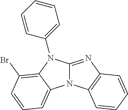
N12C(=NC3=C1C=CC=C3)N(C1=CC=CC=C1)C1=C(Br)C=CC=C21
